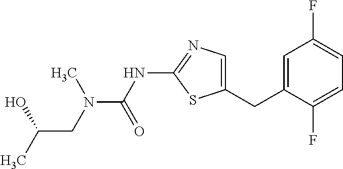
C1=C(CC2=CC(F)=CC=C2F)SC(NC(N(C)CC(C)O)=O)=N1
